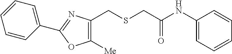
C1(NC(CSCC2=C([Me])OC(C3=CC=CC=C3)=N2)=O)=CC=CC=C1
